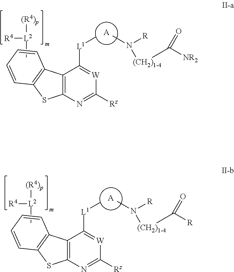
C[L1]C1=[W]C([Rz])=NC2=C1C1=C(S2)C=CC=C1.[R4][L2]([(R4)p])C.[R]N([(CH2)1-4]C([NR2])=O)C.[A].C[L1]C1=[W]C([Rz])=NC2=C1C1=C(S2)C=CC=C1.[R4][L2]([(R4)p])C.[R]N([(CH2)1-4]C([R])=O)C.[A]
